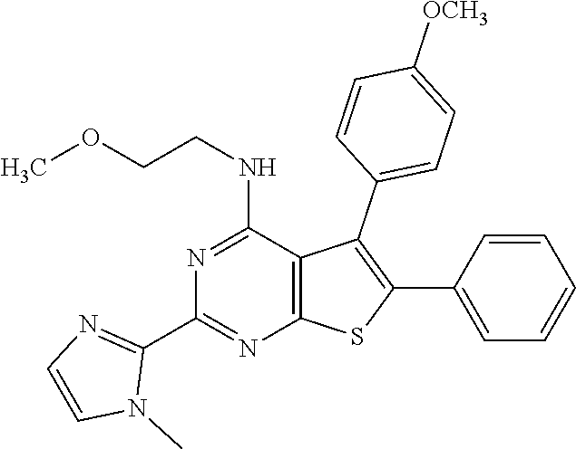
C12=C(C(NCCOC)=NC(C3=NC=CN3C)=N1)C(C1=CC=C([OCH3])C=C1)=C(C1=CC=CC=C1)S2
